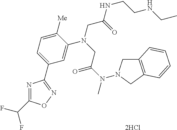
N1=C(C(F)F)ON=C1C1=CC=C([Me])C(N(CC(N(C)N2CC3=C(C2)C=CC=C3)=O)CC(=O)NCCNCC)=C1
